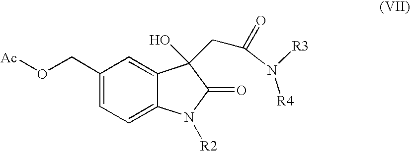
C1=C2C(=CC(CO[Ac])=C1)C(O)(CC(N([R3])[R4])=O)C(=O)N2[R2]
